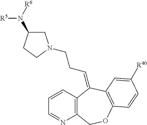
C12=C(N=CC=C1)COC1=C(C2=CCCN2CC(N([R5])[R6])CC2)C=C([R40])C=C1
